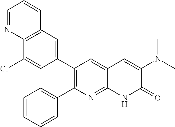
C12=C(C=C(C3=C(C4=CC=CC=C4)N=C4C(=C3)C=C(N(C)C)C(=O)N4)C=C1Cl)C=CC=N2
